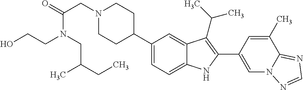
N1(CC(N(CC(C)CC)CCO)=O)CCC(C2=CC=C3C(=C2)C(C(C)C)=C(C2=CN4C(=NC=N4)C(C)=C2)N3)CC1
